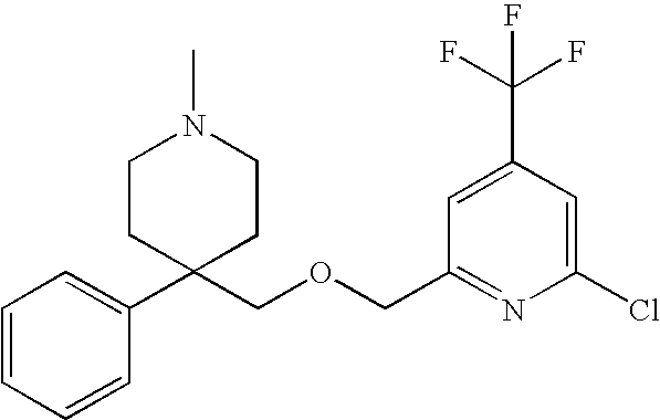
C1=CC=CC(C2(COCC3=NC(Cl)=CC(C(F)(F)F)=C3)CCN(C)CC2)=C1
